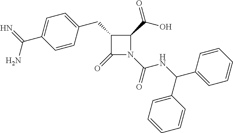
C1(CC2=CC=C(C(N)=N)C=C2)C(=O)N(C(=O)NC(C2=CC=CC=C2)C2=CC=CC=C2)C1C(=O)O
